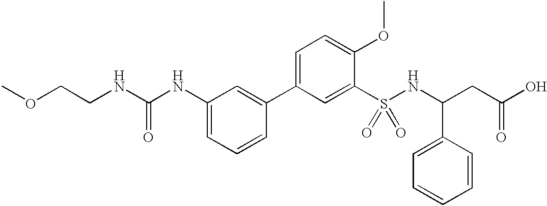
COCCNC(NC1=CC=CC(C2=CC=C(OC)C(S(NC(CC(O)=O)C3=CC=CC=C3)(=O)=O)=C2)=C1)=O
